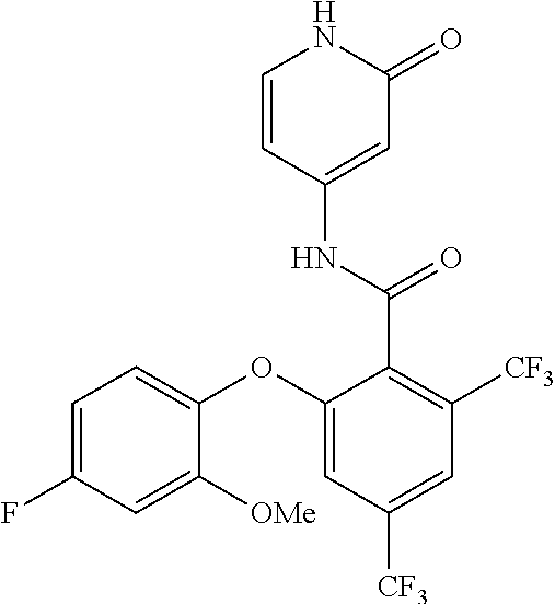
C1=CC(NC(C2=C([CF3])C=C([CF3])C=C2OC2=CC=C(F)C=C2[OMe])=O)=CC(=O)N1
